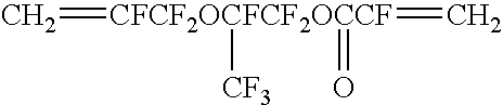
C=[CFCF2OCFCF2OCCF]([CF3])(=O)=C
